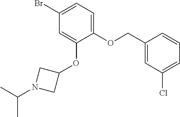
C1(OCC2=CC(Cl)=CC=C2)=CC=C(Br)C=C1OC1CN(C(C)C)C1
